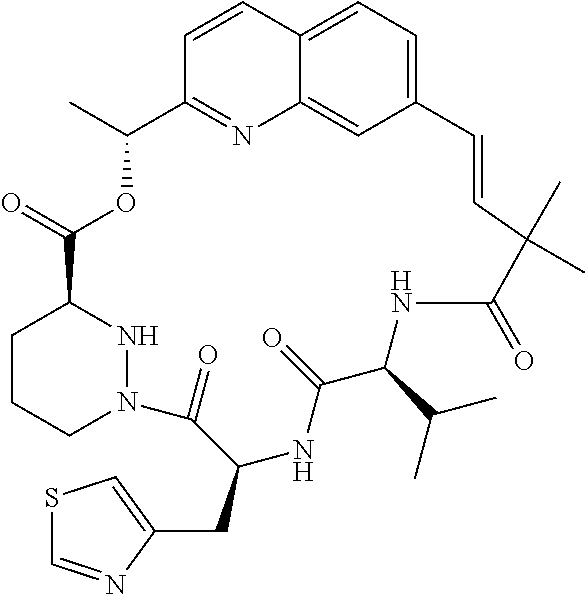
C12=CC=C3C(=C1)N=C(C=C3)C(C)OC(=O)C1CCCN(N1)C(=O)C(CC1=CSC=N1)NC(=O)C(C(C)C)NC(=O)C(C)(C)C=C2
